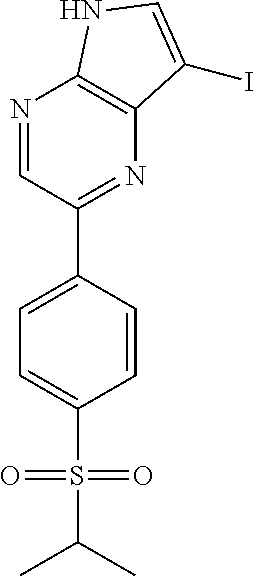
N1=CC(C2=CC=C(S(C(C)C)(=O)=O)C=C2)=NC2=C1NC=C2I
